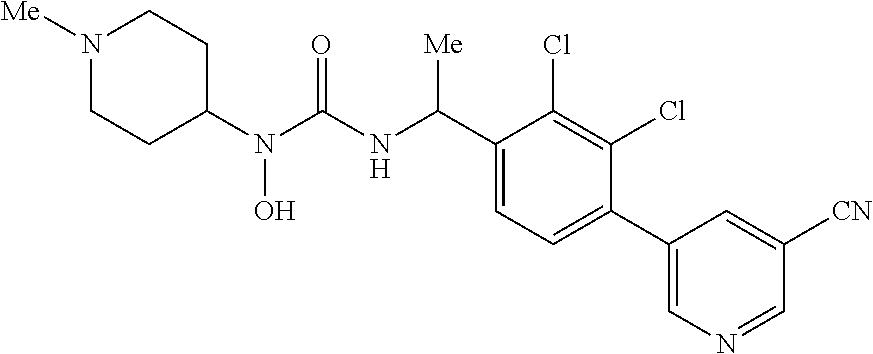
C1(N(C(NC(C2=CC=C(C3=CN=CC([CN])=C3)C(Cl)=C2Cl)[Me])=O)O)CCN([Me])CC1
